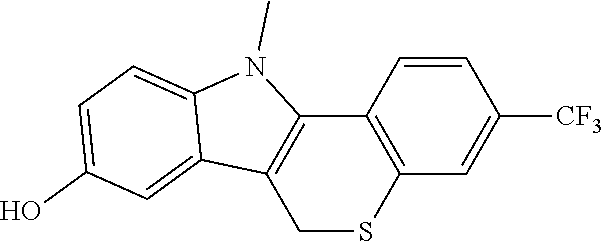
C1=CC2=C(C=C1[CF3])SCC1=C2N(C)C2=CC=C(O)C=C12
